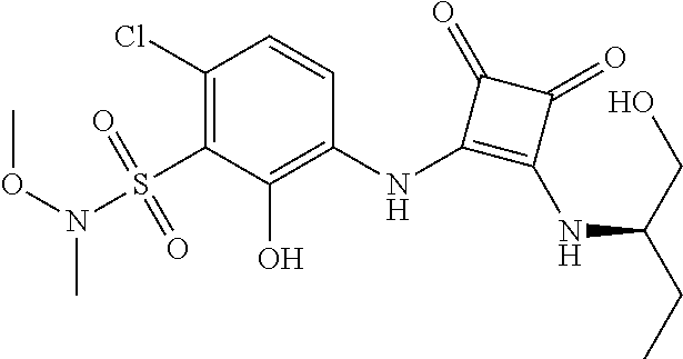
C1(Cl)=C(S(N(C)OC)(=O)=O)C(O)=C(NC2=C(NC(CC)CO)C(=O)C2=O)C=C1
